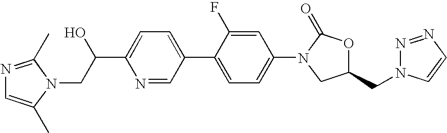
N1=C(C)N(CC(C2=CC=C(C3=CC=C(N4C(=O)OC(CN5N=NC=C5)C4)C=C3F)C=N2)O)C(C)=C1
